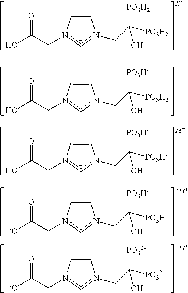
C1=Cn(CC(O)=O)[c+]n1CC([PO3H2])([PO3H2])O.C1=Cn(CC(O)=O)[c+]n1CC([PO3H2])([PO3H-])O.C1=Cn(CC(O)=O)[c+]n1CC([PO3H-])([PO3H-])O.C1=Cn(CC([-O])=O)[c+]n1CC([PO3H-])([PO3H-])O.C1=Cn(CC([-O])=O)[c+]n1CC([PO32-])([PO32-])O
